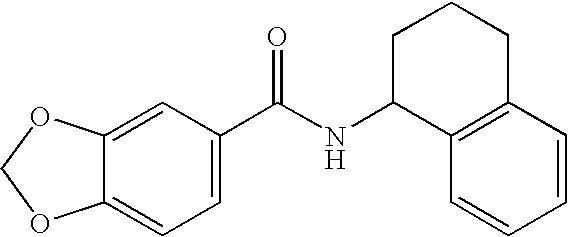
C12=CC(C(NC3C4=C(CCC3)C=CC=C4)=O)=CC=C1OCO2
